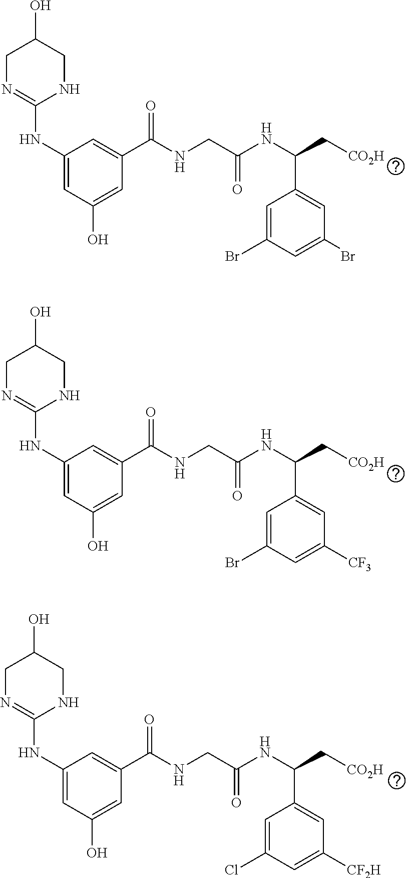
N(C1=CC(O)=CC(C(NCC(NC(C[CO2H])C2=CC(Br)=CC(Br)=C2)=O)=O)=C1)C1=NCC(O)CN1.N(C1=CC(O)=CC(C(NCC(NC(C[CO2H])C2=CC([CF3])=CC(Br)=C2)=O)=O)=C1)C1=NCC(O)CN1.N(C1=CC(O)=CC(C(NCC(NC(C[CO2H])C2=CC([CF2H])=CC(Cl)=C2)=O)=O)=C1)C1=NCC(O)CN1
